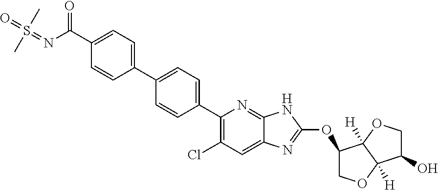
C1(C2=CC=C(C3=CC=C(C(N=S(=O)(C)C)=O)C=C3)C=C2)=C(Cl)C=C2C(=N1)NC(OC1COC3([H])C1([H])OCC3O)=N2
